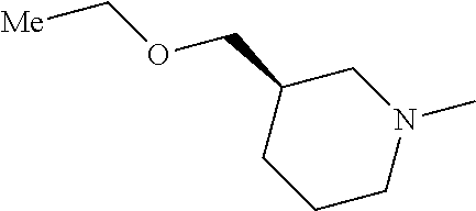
C1(COC[Me])CCCN(C)C1
